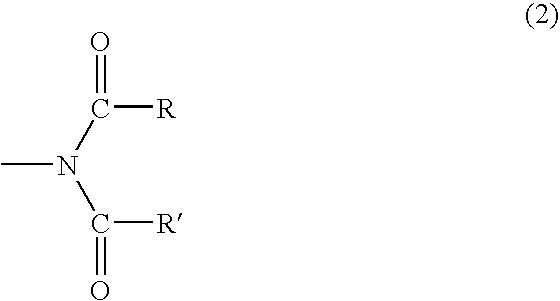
CN(C([R])=O)C([R])=O
